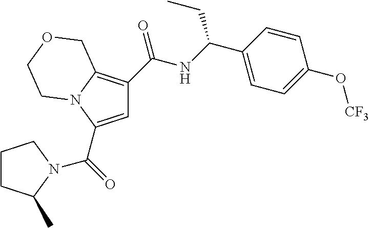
C1=C(C(=O)N2C(C)CCC2)N2C(=C1C(NC(C1=CC=C(O[CF3])C=C1)CC)=O)COCC2
